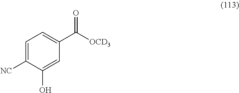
C1=C([NC])C(O)=CC(C(=O)[OCD3])=C1
